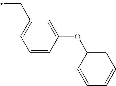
C1(CC)=CC=CC(OC2=CC=CC=C2)=C1
